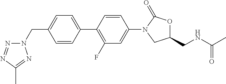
C(C1=CC=C(C2=C(F)C=C(N3CC(CNC(C)=O)OC3=O)C=C2)C=C1)N1N=NC(C)=N1
